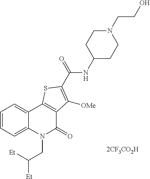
C1=CC=C2C(=C1)C1=C(C(=O)N2CC([Et])[Et])C([OMe])=C(C(NC2CCN(CCO)CC2)=O)S1.[2CF3CO2H]
